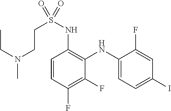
C1(NS(CCN(C)CC)(=O)=O)=C(NC2=CC=C(I)C=C2F)C(F)=C(F)C=C1
